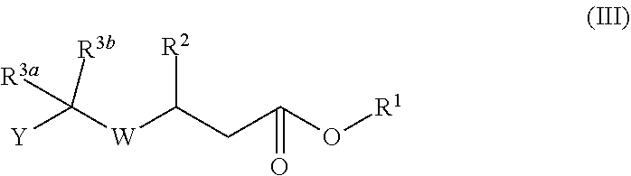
[W](C(CC(O[R1])=O)[R2])C([Y])([R3b])[R3a]
